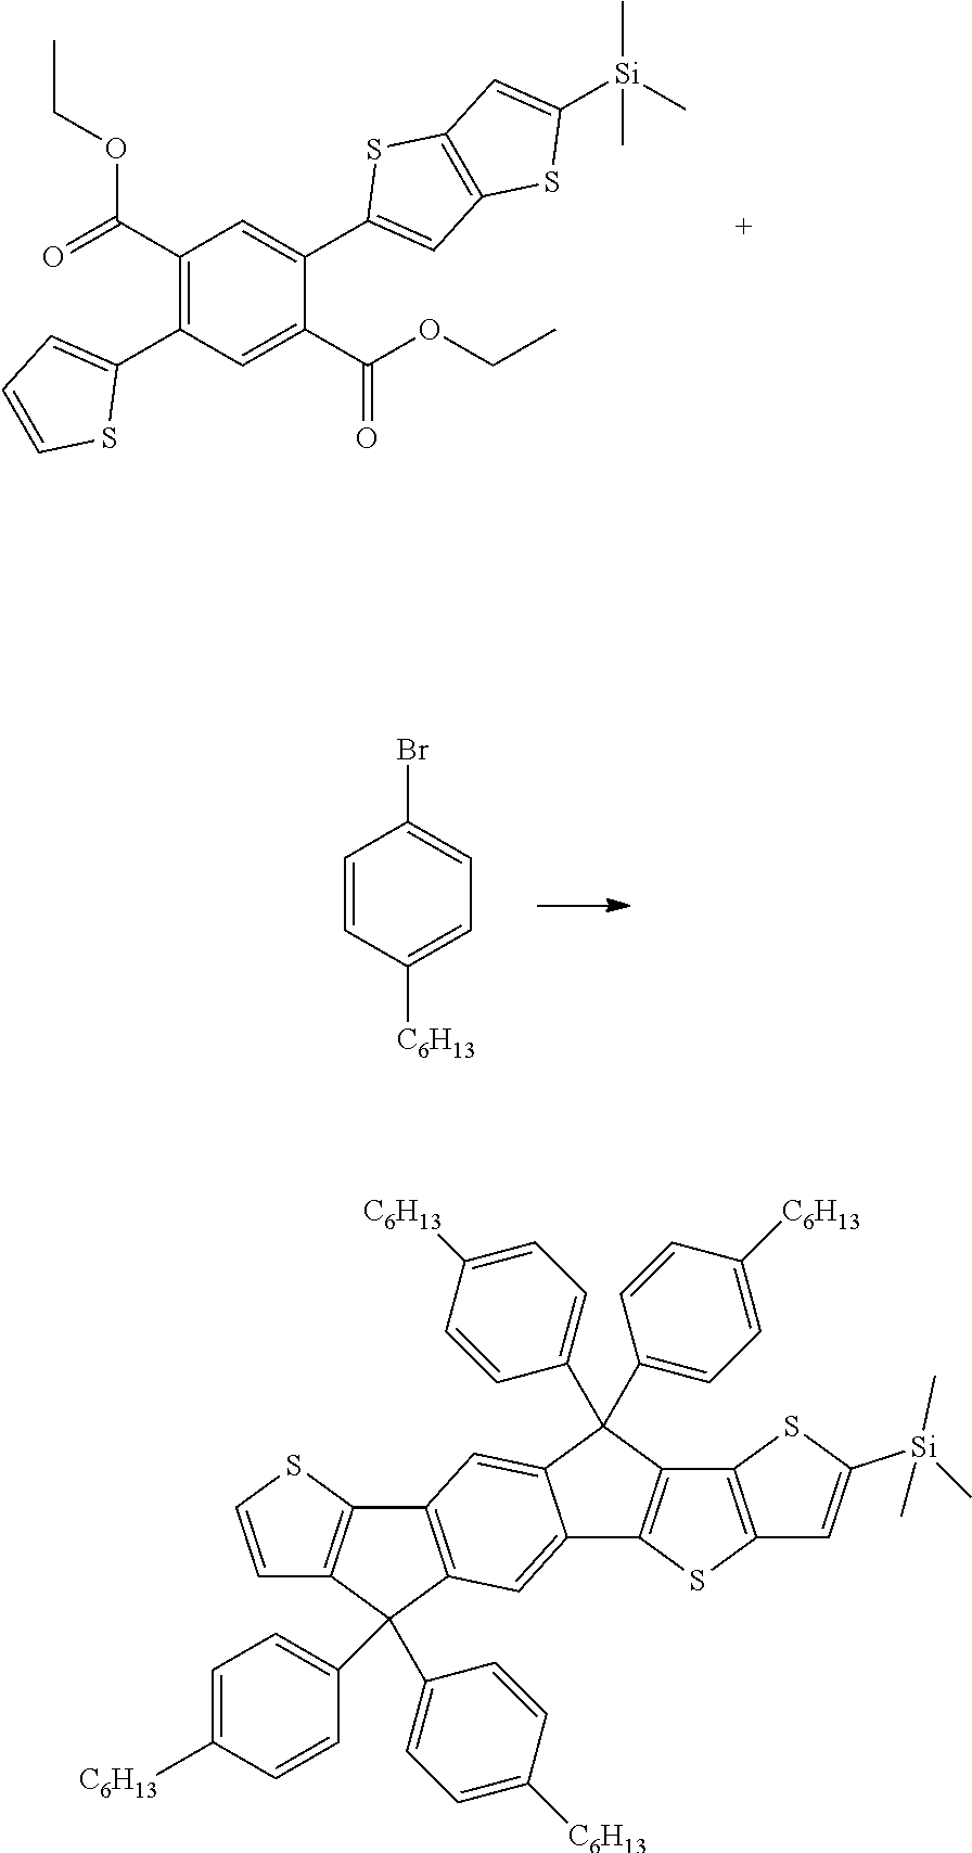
C1(C(OCC)=O)=C(C2=CC=CS2)C=C(C(OCC)=O)C(C2=CC3=C(S2)C=C([Si](C)(C)C)S3)=C1.C1=CC([C6H13])=CC=C1Br.C12=CC3=C(C=C1C(C1=CC=C([C6H13])C=C1)(C1=CC=C([C6H13])C=C1)C1=C2SC2=C1SC([Si](C)(C)C)=C2)C1=C(C3(C2=CC=C([C6H13])C=C2)C2=CC=C([C6H13])C=C2)C=CS1
